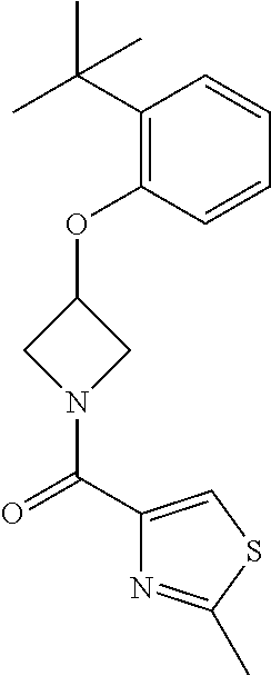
C1(C(C)(C)C)=C(OC2CN(C(C3=CSC(C)=N3)=O)C2)C=CC=C1
